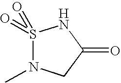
S1(=O)(=O)N(C)CC(=O)N1
